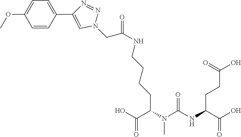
OC(C(N(C(NC(C(O)=O)CCC(O)=O)=O)C)CCCCNC(=O)CN1N=NC(C2=CC=C(OC)C=C2)=C1)=O
